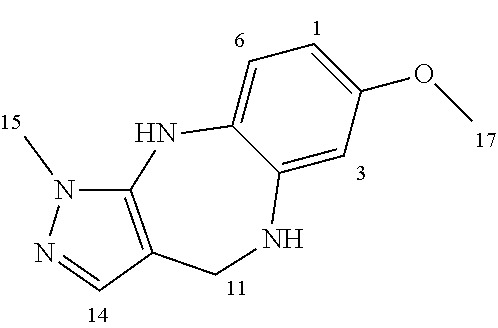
C12=CC(OC)=CC=C1NC1=C(CN2)C=NN1C
